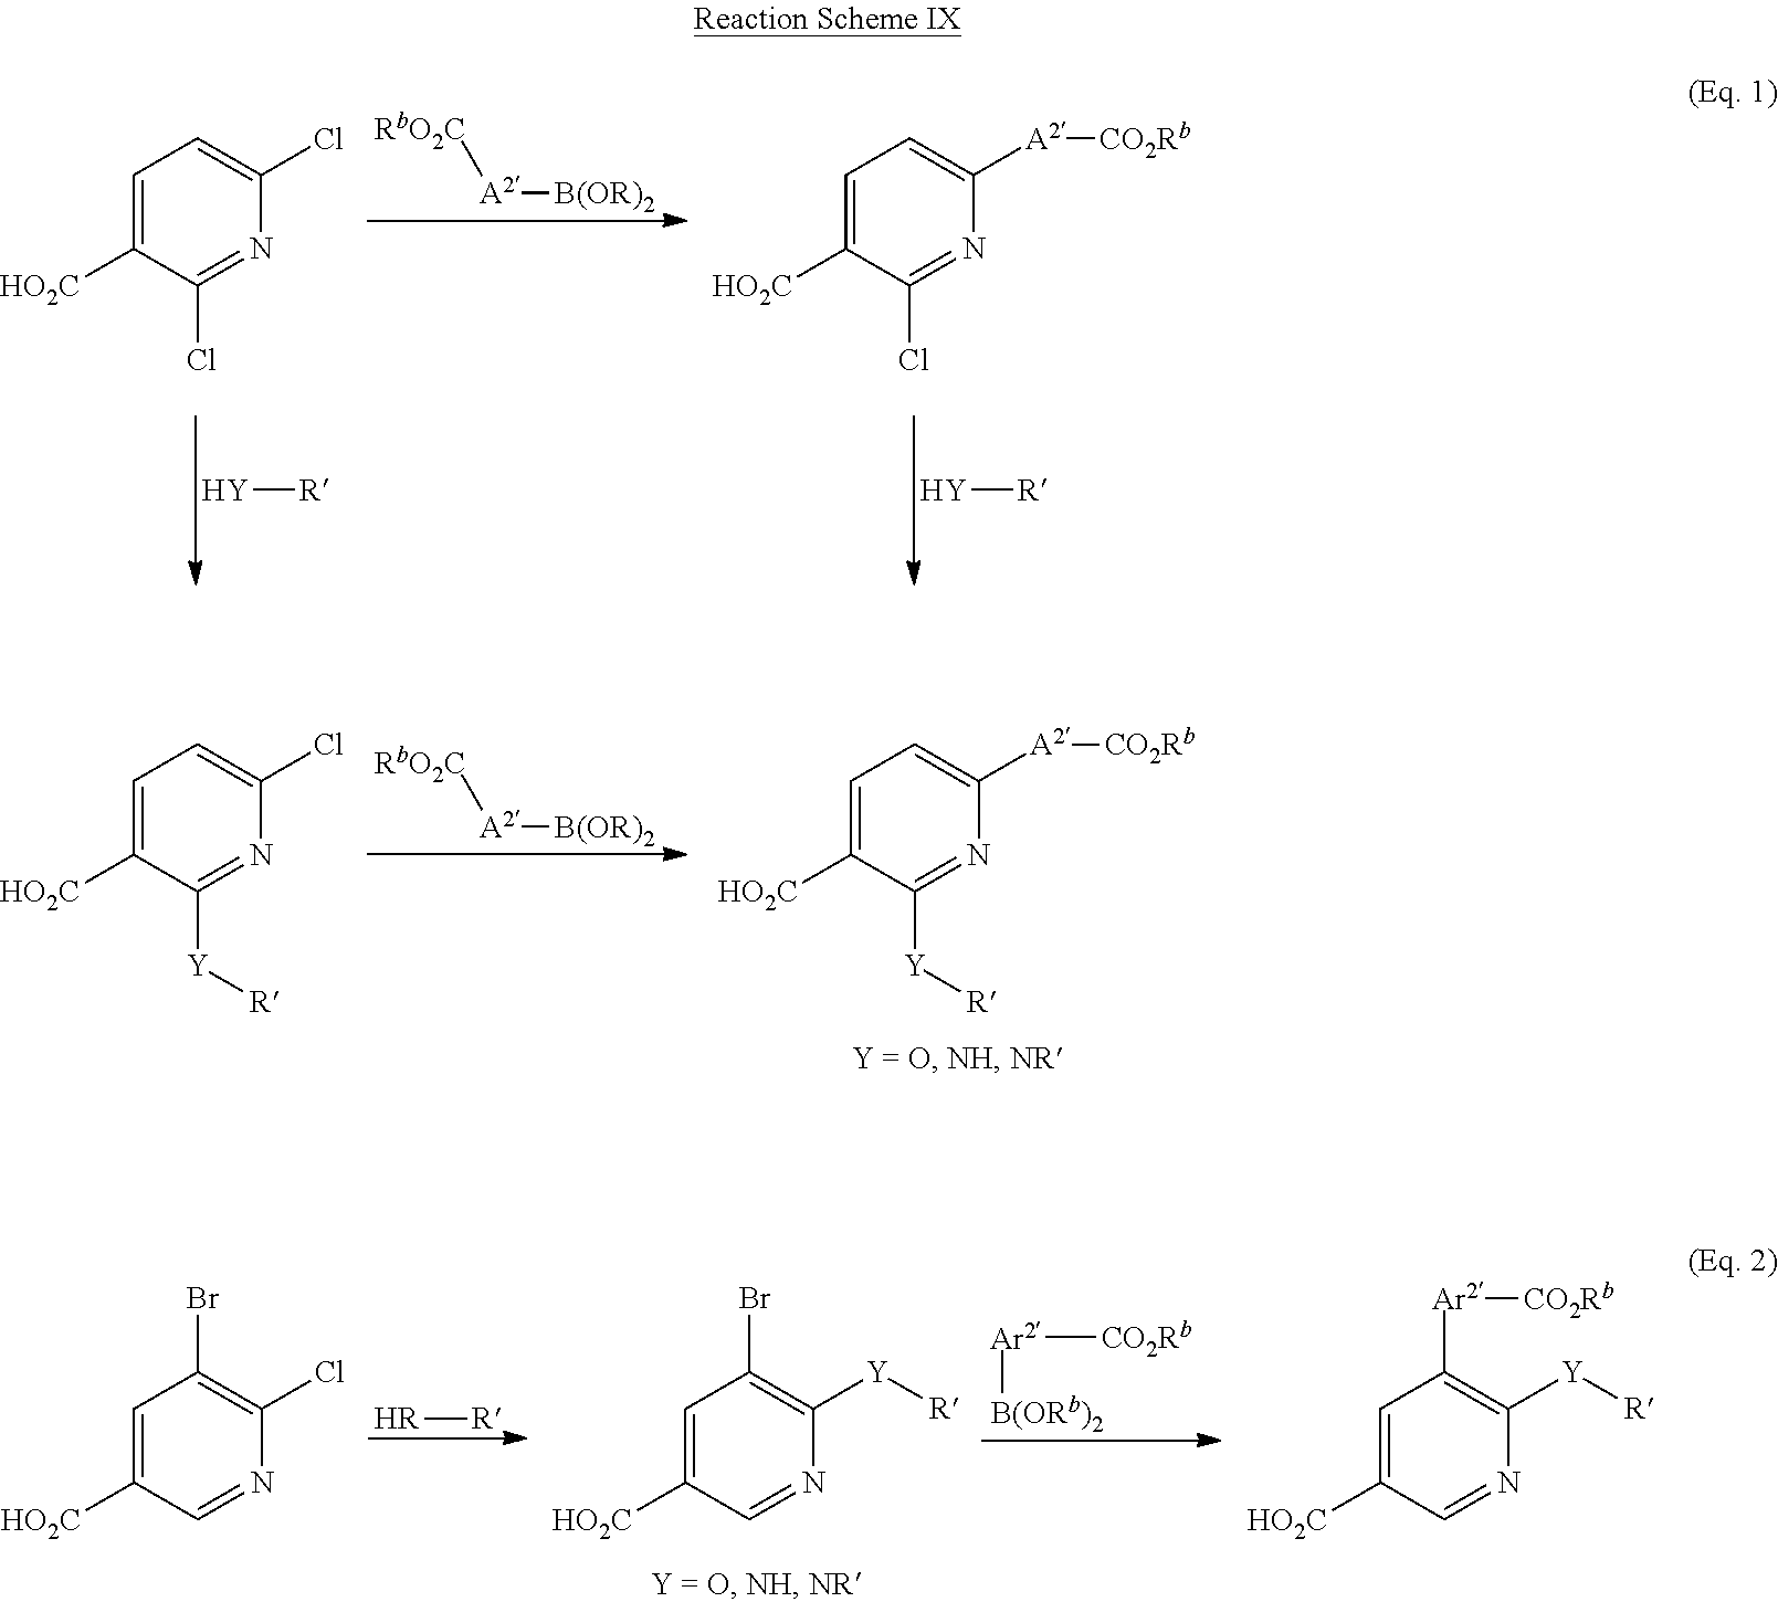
[RbO2C][A2][B(OR)2].[Y][R].[Y][R].C1=C([HO2C])C(Cl)=NC(Cl)=C1.C1=C([HO2C])C(Cl)=NC([A2][CO2Rb])=C1.[HR][R].C1=C([HO2C])C=NC([Y][R])=C1Br.[Ar2]([CO2Rb])[B(ORb)2].C1=C([HO2C])C=NC([Y][R])=C1[Ar2][CO2Rb].C1=C([HO2C])C=NC(Cl)=C1Br.C1=C([HO2C])C([Y][R])=NC([A2][CO2Rb])=C1.C1=C([HO2C])C([Y][R])=NC(Cl)=C1.[RbO2C][A2][B(OR)2]
